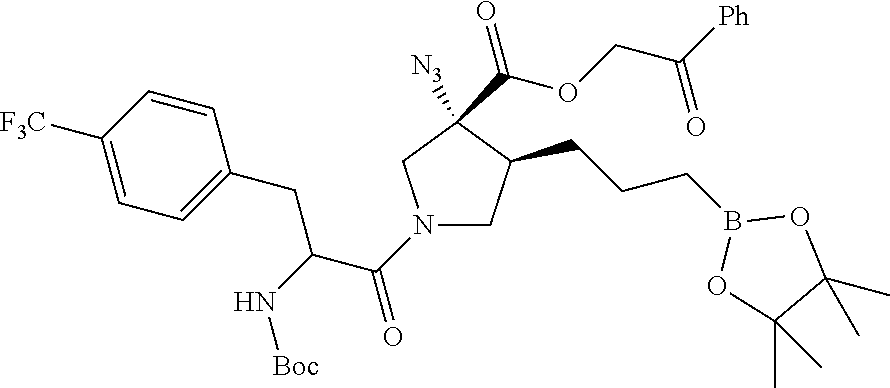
N1(C(=O)C(CC2=CC=C([F3C])C=C2)N[Boc])CC(CCCB2OC(C)(C)C(C)(C)O2)C([N3])(C(OCC(=O)[Ph])=O)C1
